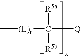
C[(L)r]C([R5a])([R5b])[Q]
